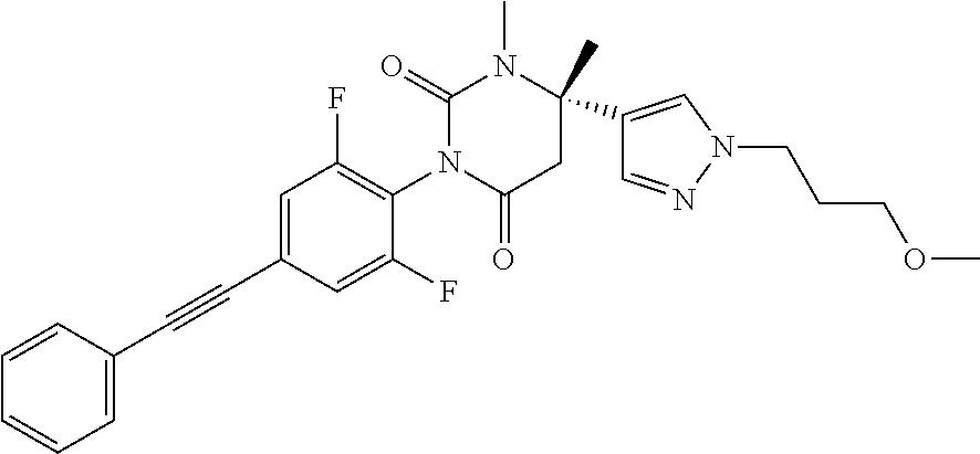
C1=CC=CC=C1C#CC1=CC(F)=C(N2C(=O)CC(C)(C3=CN(CCCOC)N=C3)N(C)C2=O)C(F)=C1
